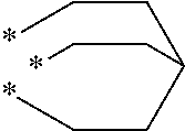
C(CC(CC*)CC*)*
